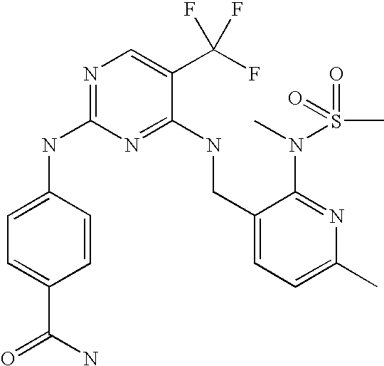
C1(CNC2=NC(NC3=CC=C(C(=O)N)C=C3)=NC=C2C(F)(F)F)=CC=C(C)N=C1N(S(C)(=O)=O)C
